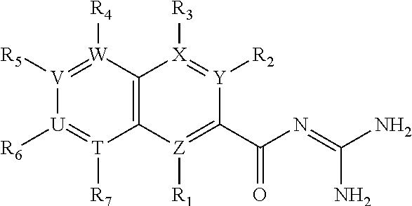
[V]1([R5])=[W]([R4])C2=C([T]([R7])=[U]1[R6])[Z]([R1])=C(C(N=C(N)N)=O)[Y]([R2])=[X]2[R3]
